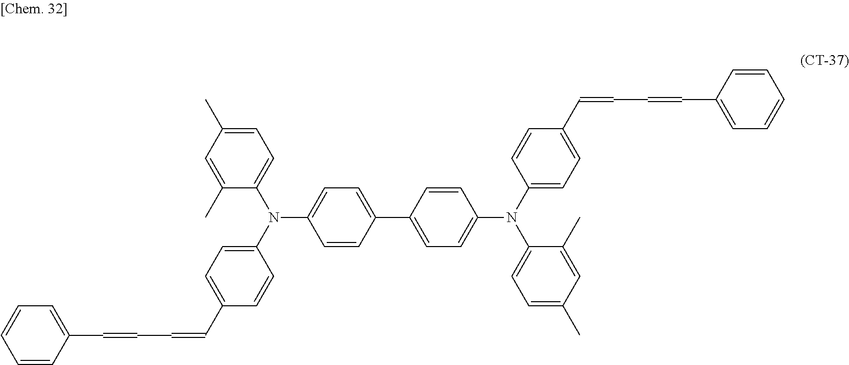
C1=CC(C=CC=CC2=CC=C(N(C3=CC=C(C)C=C3C)C3=CC=C(C4=CC=C(N(C5=CC=C(C=CC=CC6=CC=CC=C6)C=C5)C5=CC=C(C)C=C5C)C=C4)C=C3)C=C2)=CC=C1
